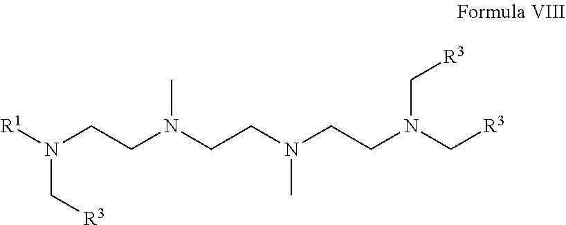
[R1]N(CCN(CCN(CCN(C[R3])C[R3])C)C)C[R3]
